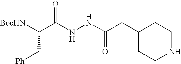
[BocHN]C(C(NNC(CC1CCNCC1)=O)=O)C[Ph]
